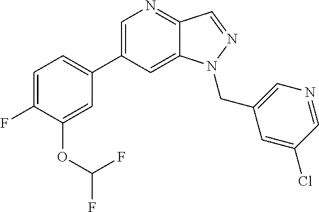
C1=C(C2=CC=C(F)C(OC(F)F)=C2)C=C2C(=N1)C=NN2CC1=CN=CC(Cl)=C1
